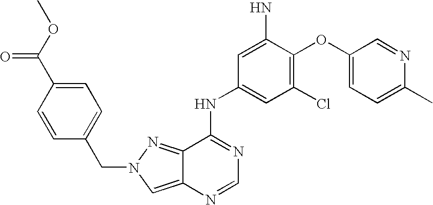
C12=CN(CC3=CC=C(C(=O)OC)C=C3)N=C1C(NC1=CC(Cl)=C(OC3=CC=C(C)N=C3)C(N)=C1)=NC=N2
